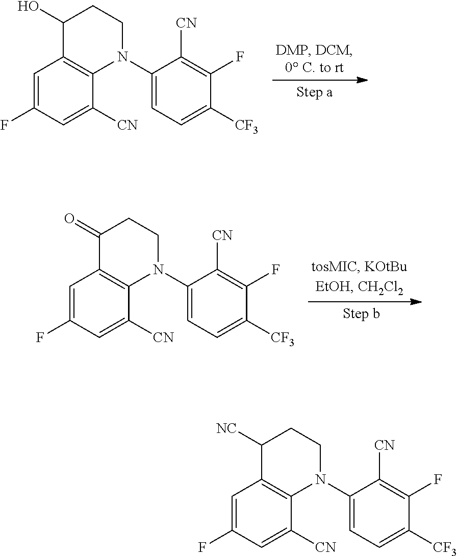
C12=C(N(C3=CC=C([CF3])C(F)=C3[CN])CCC1O)C([CN])=CC(F)=C2.C12=C(N(C3=CC=C([CF3])C(F)=C3[CN])CCC1=O)C([CN])=CC(F)=C2.C1(F)=CC2=C(N(C3=CC=C([CF3])C(F)=C3[CN])CCC2[NC])C([CN])=C1
